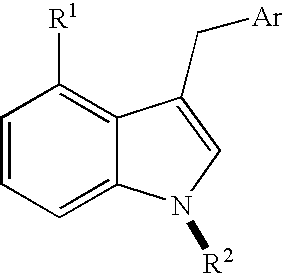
C1=CC=C2C(=C1[R1])C(C[Ar])=CN2[R2]
